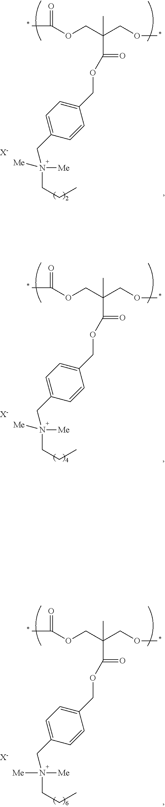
[X-].CC(OCC(COC)(C)C(=O)OCC1=CC=C(CN([Me])(CCC)[Me])C=C1)=O.[X-].CC(OCC(COC)(C)C(=O)OCC1=CC=C(CN([Me])(CCC)[Me])C=C1)=O.[X-].CC(OCC(COC)(C)C(=O)OCC1=CC=C(CN([Me])(CCC)[Me])C=C1)=O
